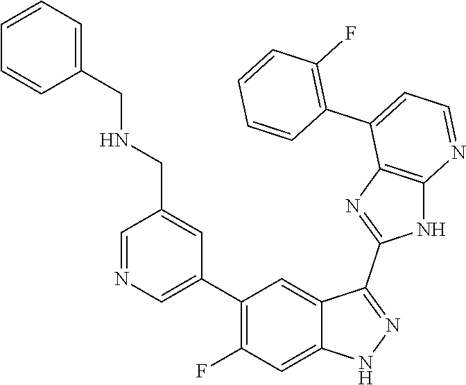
C1=NC=C(C2=C(F)C=C3C(=C2)C(C2=NC4=C(N2)N=CC=C4C2=C(F)C=CC=C2)=NN3)C=C1CNCC1=CC=CC=C1
